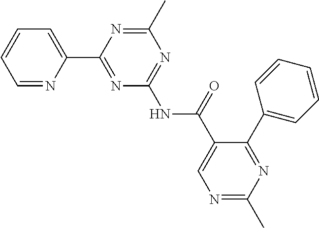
C1=NC(C2=NC(NC(C3=CN=C(C)N=C3C3=CC=CC=C3)=O)=NC(C)=N2)=CC=C1
